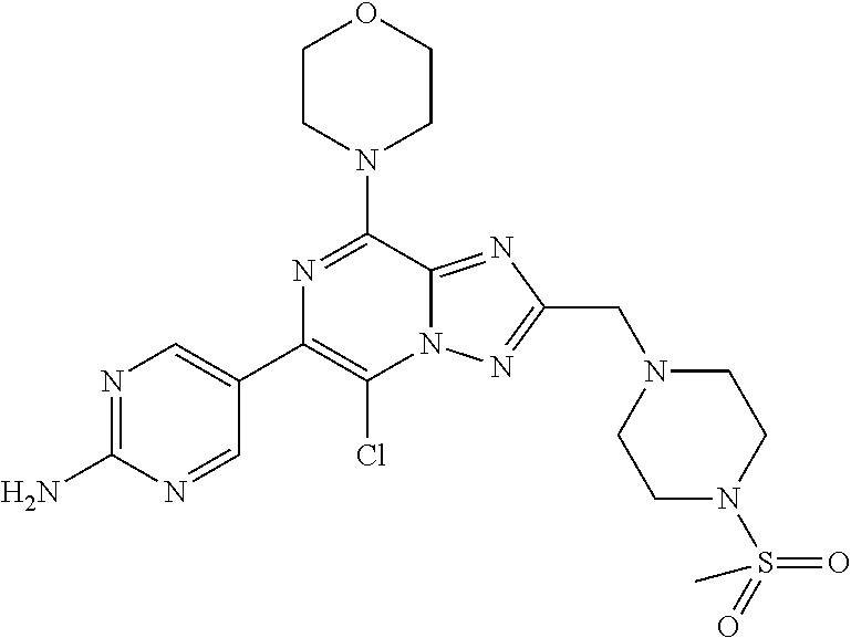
C1(C2=C(Cl)N3C(=NC(CN4CCN(S(C)(=O)=O)CC4)=N3)C(N3CCOCC3)=N2)=CN=C(N)N=C1
